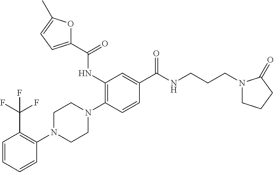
C1=CC=CC(N2CCN(C3=C(NC(C4=CC=C(C)O4)=O)C=C(C(NCCCN4CCCC4=O)=O)C=C3)CC2)=C1C(F)(F)F
